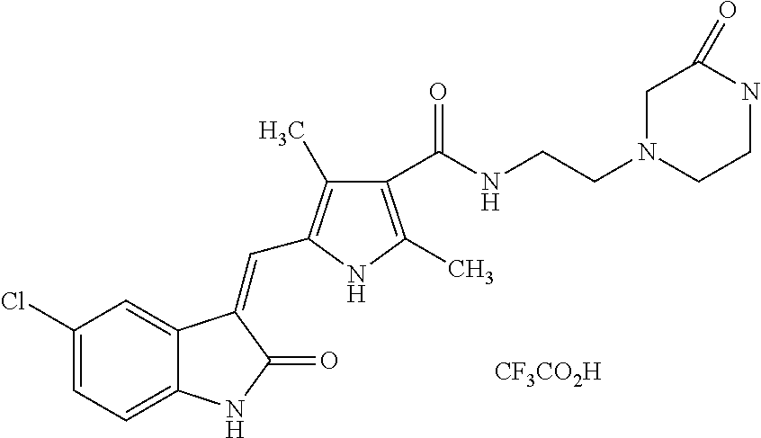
C1(Cl)=CC=C2C(=C1)C(=CC1=C(C)C(C(NCCN3CCNC(=O)C3)=O)=C(C)N1)C(=O)N2.[CF3CO2H]
